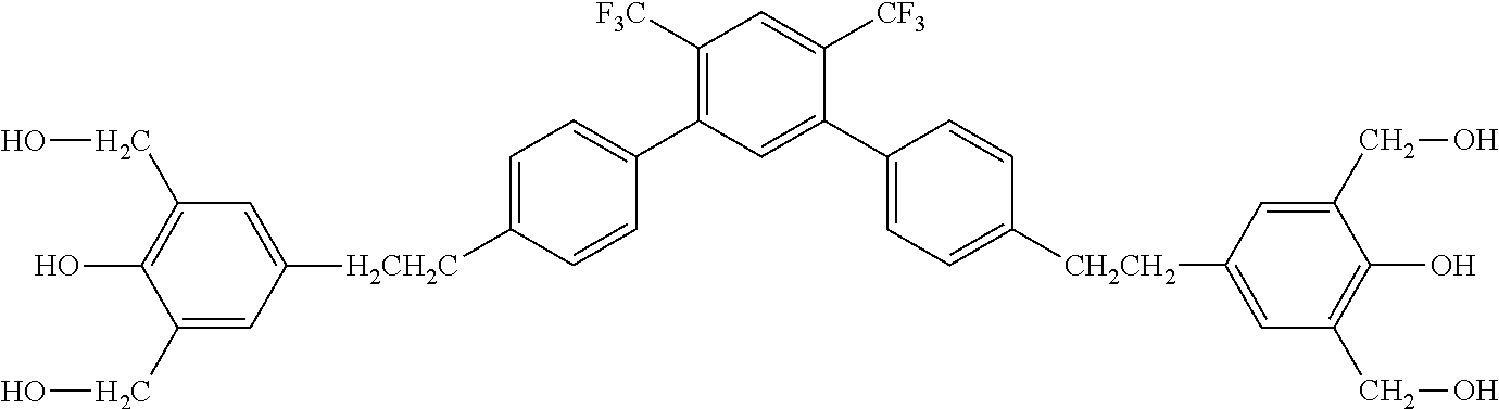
C1([F3C])=C(C2=CC=C([H2CH2C]C3=CC(CO)=C(O)C(CO)=C3)C=C2)C=C(C2=CC=C([CH2CH2]C3=CC(CO)=C(O)C(CO)=C3)C=C2)C([CF3])=C1
